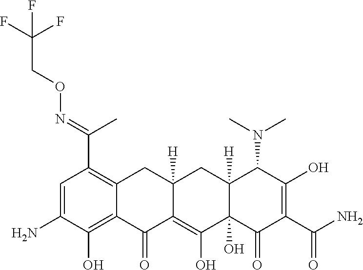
C1=C(N)C(O)=C2C(=C1C(=NOCC(F)(F)F)C)CC1([H])C(=C(O)C3(O)C([H])(C1)C(N(C)C)C(O)=C(C(N)=O)C3=O)C2=O
